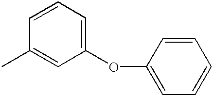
C1=CC(C)=CC(OC2=CC=CC=C2)=C1
